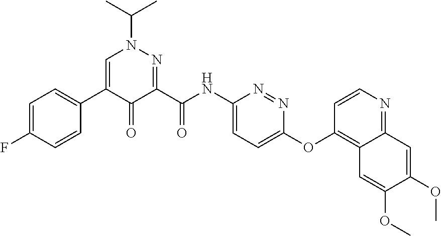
C1=C(F)C=CC(C2=CN(C(C)C)N=C(C(NC3=CC=C(OC4=C5C(=NC=C4)C=C(OC)C(OC)=C5)N=N3)=O)C2=O)=C1
